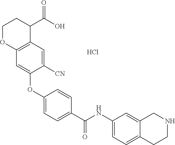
C1(OC2=CC3=C(C(C(O)=O)CCO3)C=C2[CN])=CC=C(C(NC2=CC=C3C(=C2)CNCC3)=O)C=C1.Cl
